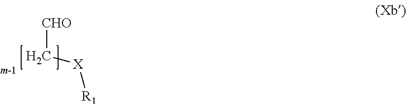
[CHO]C[X][R1]
